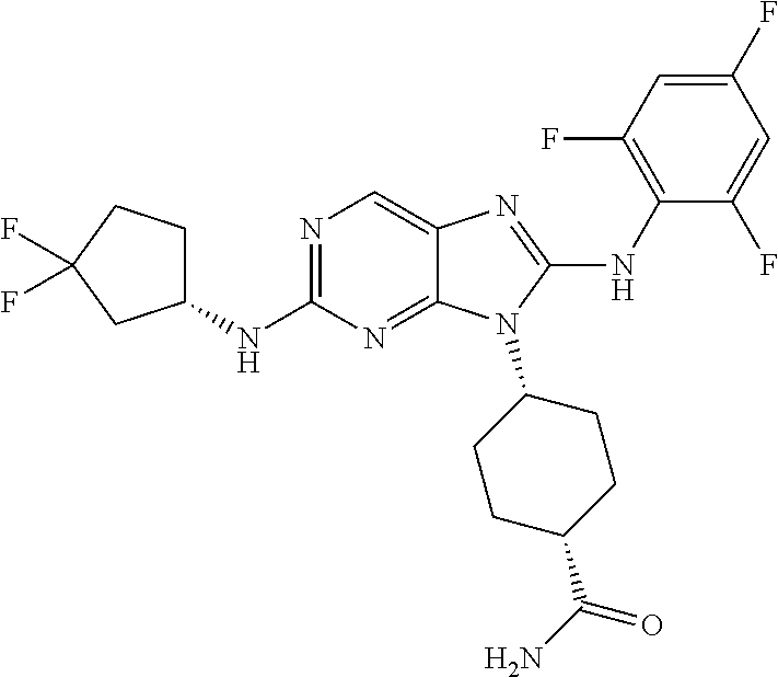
N1=C(NC2CCC(F)(F)C2)N=C2C(=C1)N=C(NC1=C(F)C=C(F)C=C1F)N2C1CCC(C(N)=O)CC1
